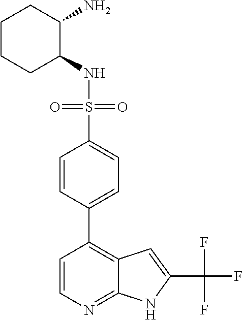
C1(NS(=O)(=O)C2=CC=C(C3=C4C(=NC=C3)NC(C(F)(F)F)=C4)C=C2)C(N)CCCC1
